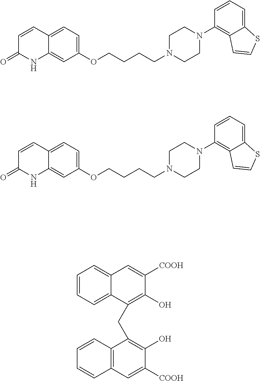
C1=CC2=CC=C(OCCCCN3CCN(C4=C5C(=CC=C4)SC=C5)CC3)C=C2NC1=O.C1=CC2=CC=C(OCCCCN3CCN(C4=C5C(=CC=C4)SC=C5)CC3)C=C2NC1=O.C1=CC=C2C(=C1)C=C([COOH])C(O)=C2CC1=C(O)C([COOH])=CC2=C1C=CC=C2
